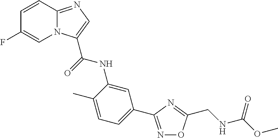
C12=NC=C(C(NC3=CC(C4=NOC(CNC(OC)=O)=N4)=CC=C3C)=O)N1C=C(F)C=C2
